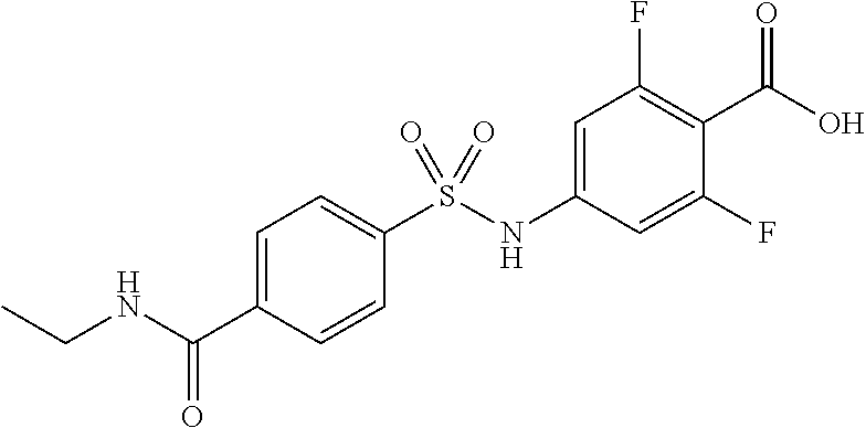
C1=C(C(NCC)=O)C=CC(S(NC2=CC(F)=C(C(O)=O)C(F)=C2)(=O)=O)=C1
